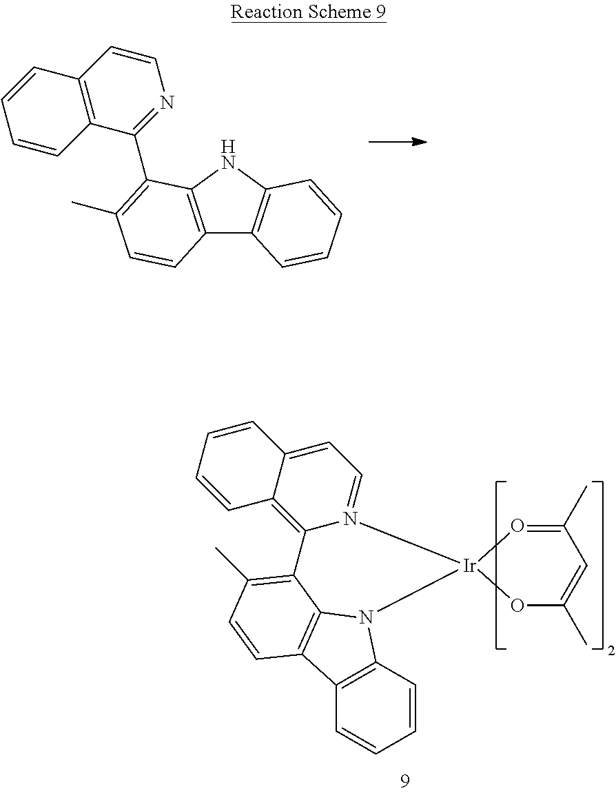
C12=C(NC3=C1C=CC=C3)C(C1=NC=CC3=C1C=CC=C3)=C(C)C=C2.C1=CC2=C(C=C1)C1=C3N2[Ir]2(N4=CC=C5C(=C4C3=C(C)C=C1)C=CC=C5)OC(C)=CC(C)=O2
